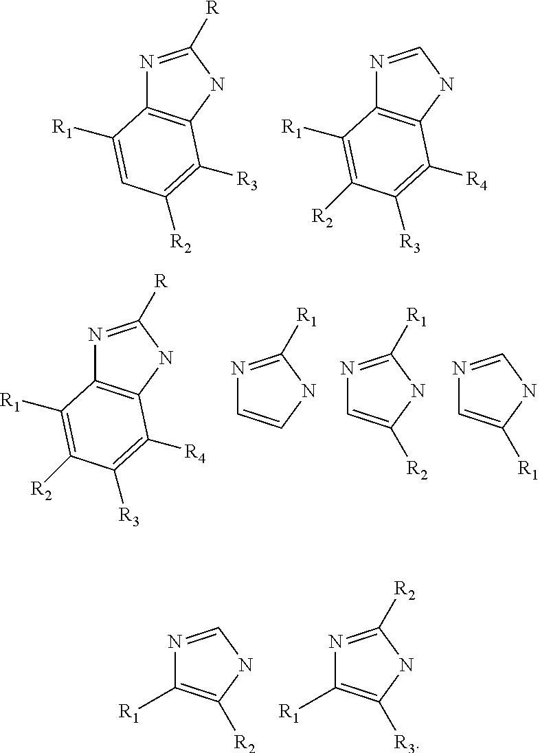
N1=C([R])NC2=C1C([R1])=CC([R2])=C2[R3].N1=CNC2=C1C([R1])=C([R2])C([R3])=C2[R4].N1=C([R])NC2=C1C([R1])=C([R2])C([R3])=C2[R4].N1=C([R1])NC=C1.N1=C([R1])NC([R2])=C1.N1=CNC([R1])=C1.N1=CNC([R2])=C1[R1].N1=C([R2])NC([R3])=C1[R1]
